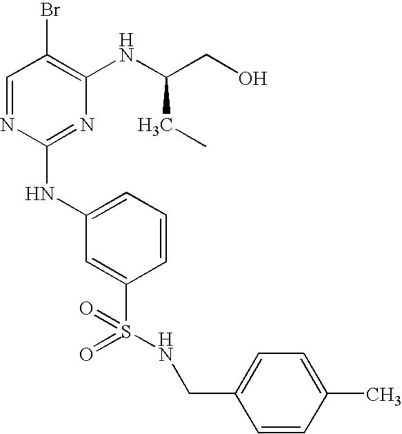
C1=NC(NC2=CC=CC(S(=O)(=O)NCC3=CC=C(C)C=C3)=C2)=NC(NC(CO)CC)=C1Br
